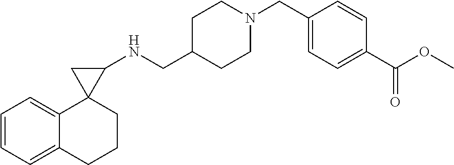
C1=CC=C2C(=C1)C1(CCC2)C(NCC2CCN(CC3=CC=C(C(OC)=O)C=C3)CC2)C1
